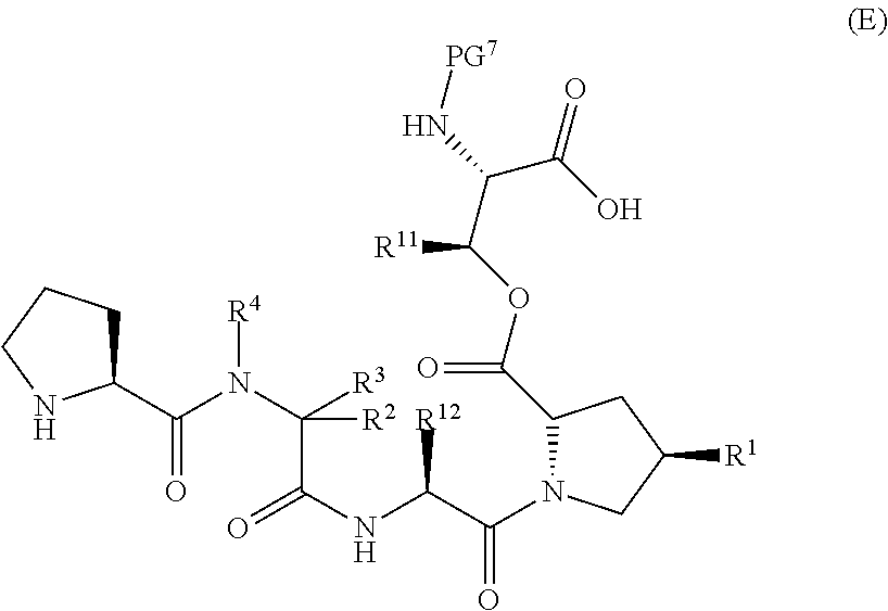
N1(C(C(NC(=O)C(N(C(=O)C2CCCN2)[R4])([R3])[R2])[R12])=O)CC([R1])CC1C(OC(C(C(O)=O)N[PG7])[R11])=O
